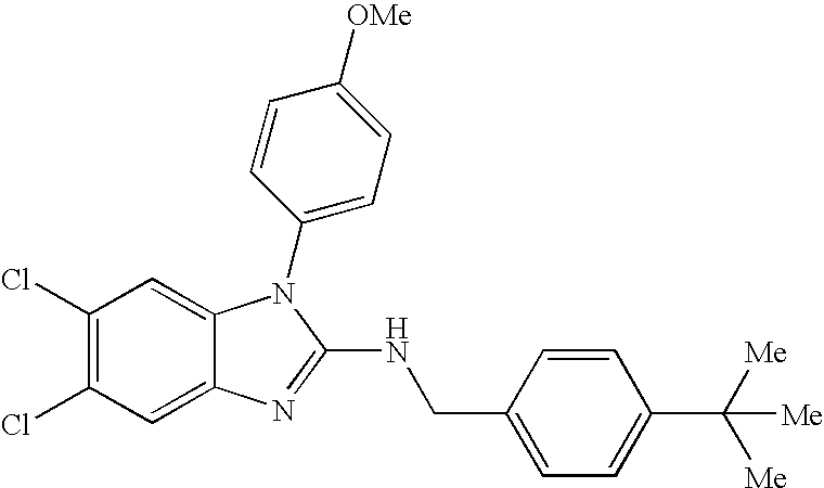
C1(Cl)=C(Cl)C=C2C(=C1)N(C1=CC=C([OMe])C=C1)C(NCC1=CC=C(C([Me])([Me])[Me])C=C1)=N2
